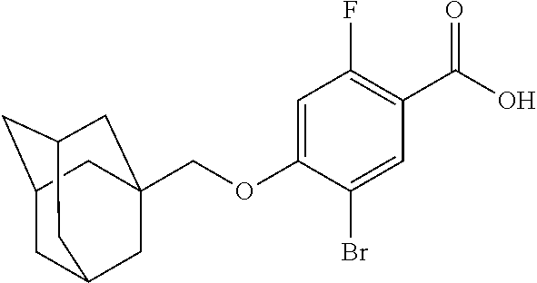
C1=C(OCC23CC4CC(CC(C2)C4)C3)C(Br)=CC(C(O)=O)=C1F
